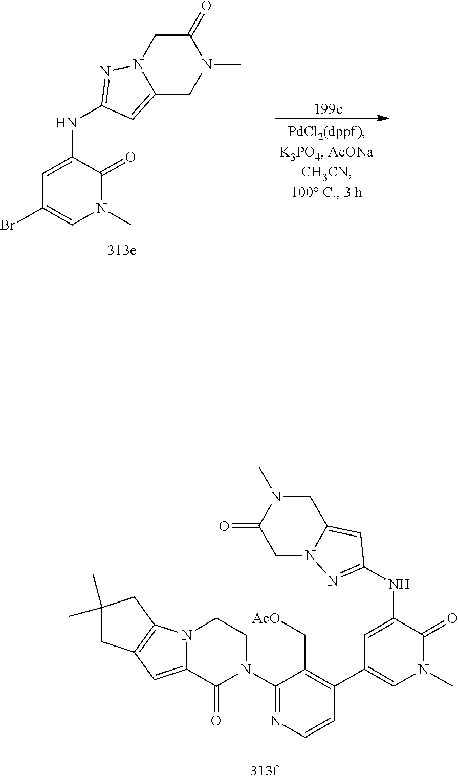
C1(NC2=NN3CC(=O)N(C)CC3=C2)=CC(Br)=CN(C)C1=O.C1(NC2=NN3C(=C2)CN(C)C(=O)C3)=CC(C2=C(C[AcO])C(N3CCN4C(=CC5=C4CC(C)(C)C5)C3=O)=NC=C2)=CN(C)C1=O
